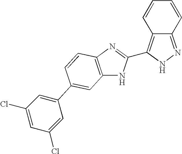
C12=NNC(C3=NC4=C(N3)C=C(C3=CC(Cl)=CC(Cl)=C3)C=C4)=C1C=CC=C2
